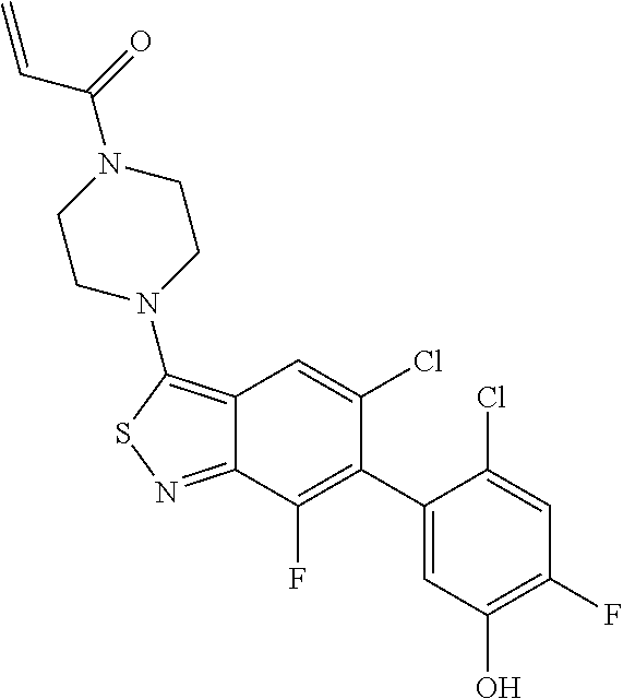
C1(C2=C(F)C3=NSC(N4CCN(C(=O)C=C)CC4)=C3C=C2Cl)=CC(O)=C(F)C=C1Cl
